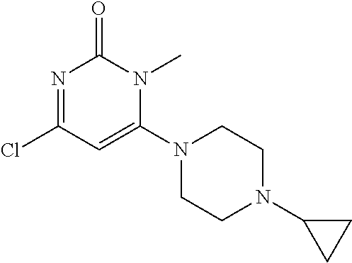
N1=C(Cl)C=C(N2CCN(C3CC3)CC2)N(C)C1=O
